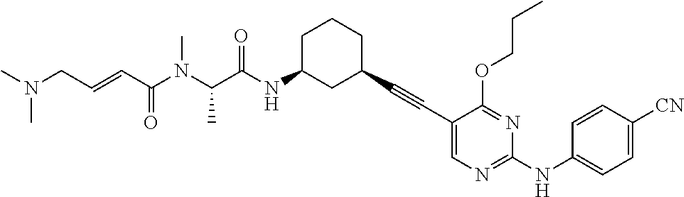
C(N(C(C(NC1CC(C#CC2=CN=C(NC3=CC=C([CN])C=C3)N=C2OCCC)CCC1)=O)C)C)(C=CCN(C)C)=O
